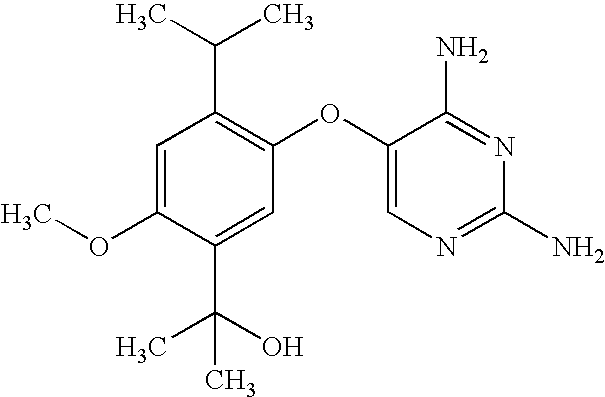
C1=C(OC)C(C(O)(C)C)=CC(OC2=CN=C(N)N=C2N)=C1C(C)C
